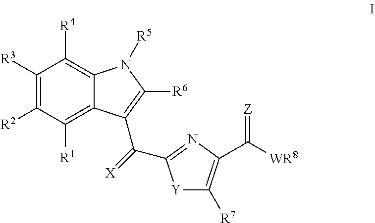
C1([R3])=C([R2])C([R1])=C2C(=C1[R4])N([R5])C([R6])=C2C(=[X])C1=NC(C([WR8])=[Z])=C([R7])[Y]1
